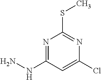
N1=C(NN)C=C(Cl)N=C1SC
